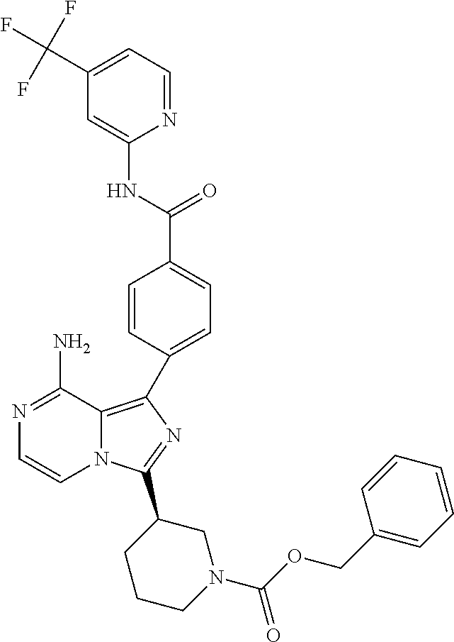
N1=C(N)C2=C(C3=CC=C(C(NC4=CC(C(F)(F)F)=CC=N4)=O)C=C3)N=C(C3CCCN(C(OCC4=CC=CC=C4)=O)C3)N2C=C1
